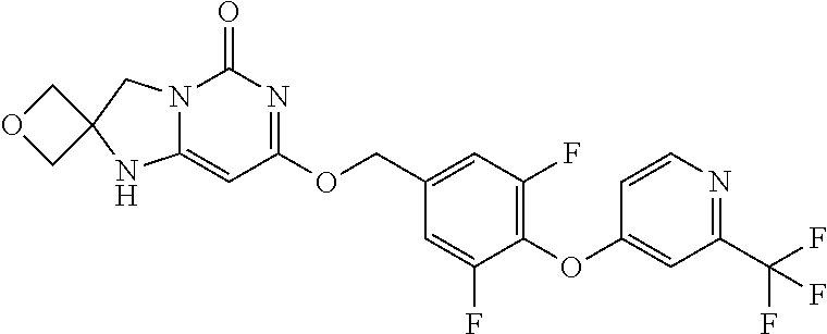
C1=CN=C(C(F)(F)F)C=C1OC1=C(F)C=C(COC2=NC(=O)N3C(=C2)NC2(C3)COC2)C=C1F
